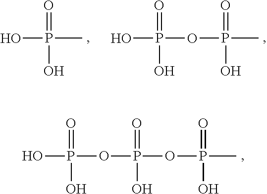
OP(=O)(C)O.P(=O)(C)(O)OP(O)(=O)O.P(=O)(C)(O)OP(=O)(O)OP(O)(=O)O
